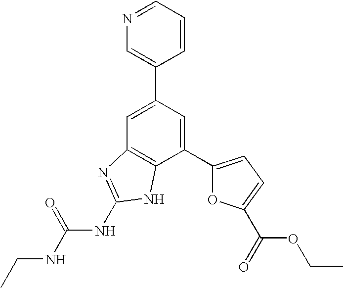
C1=C(C2=CN=CC=C2)C=C(C2=CC=C(C(=O)OCC)O2)C2=C1N=C(NC(NCC)=O)N2
